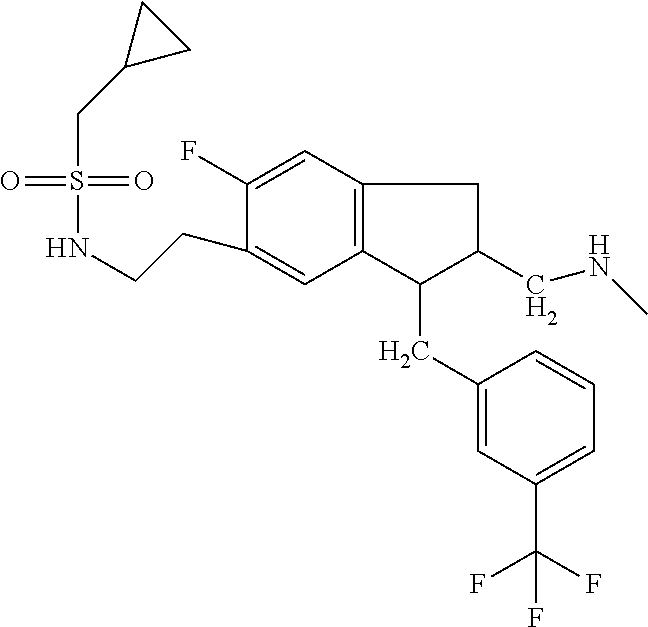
S(=O)(=O)(CC1CC1)NCCC1=CC2=C(C=C1F)CC(CNC)C2CC1=CC(C(F)(F)F)=CC=C1
